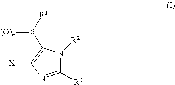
C1([R3])=NC([X])=C(S([R1])=[(O)n])N1[R2]
